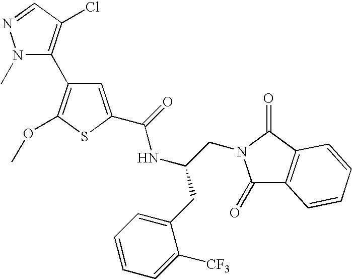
N1(C)C(C2=C(OC)SC(C(NC(CN3C(=O)C4=C(C3=O)C=CC=C4)CC3=CC=CC=C3[CF3])=O)=C2)=C(Cl)C=N1
